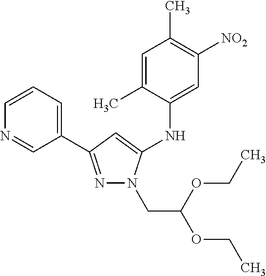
N1=C(C2=CC=CN=C2)C=C(NC2=CC([NO2])=C(C)C=C2C)N1CC(OCC)OCC
